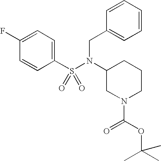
C1(F)=CC=C(S(N(C2CN(C(OC(C)(C)C)=O)CCC2)CC2=CC=CC=C2)(=O)=O)C=C1
